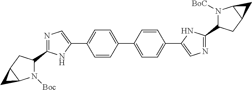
C1=CC(C2=CC=C(C3=CN=C(C4N([BoC])C5C(C4)C5)N3)C=C2)=CC=C1C1=CN=C(C2CC3C(C3)N2[Boc])N1
